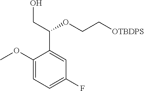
C1(OC)=CC=C(F)C=C1C(CO)OCC[OTBDPS]
